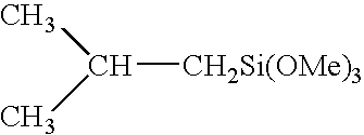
C(C)([CH2Si(OMe)3])C
